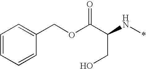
C1=CC=CC(COC(C(N*)CO)=O)=C1
